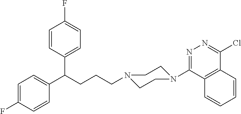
C12=C(C(N3CCN(CCCC(C4=CC=C(F)C=C4)C4=CC=C(F)C=C4)CC3)=NN=C1Cl)C=CC=C2
